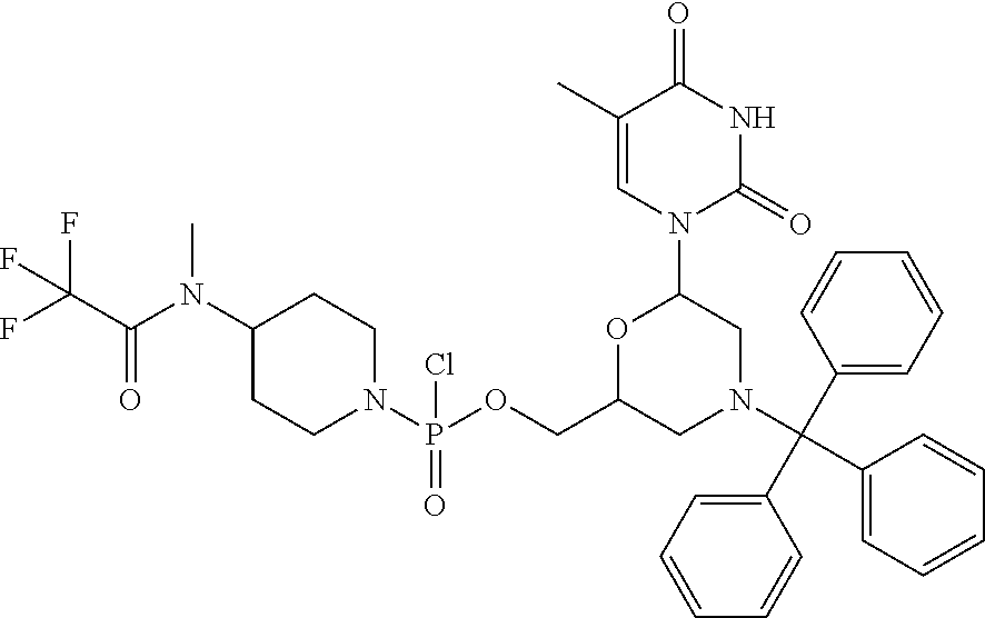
C1(C(C2=CC=CC=C2)(N2CC(N3C(=O)NC(=O)C(C)=C3)OC(COP(N3CCC(N(C(C(F)(F)F)=O)C)CC3)(=O)Cl)C2)C2=CC=CC=C2)=CC=CC=C1
